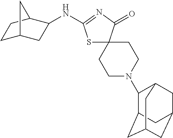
C1C2CC(NC3=NC(=O)C4(S3)CCN(C3C5CC6CC(CC3C6)C5)CC4)C(C1)C2
